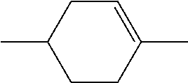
C1=C(C)CCC(C)C1
